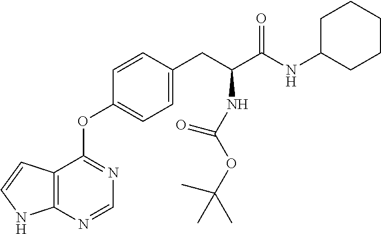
C12=C(N=CN=C1OC1=CC=C(CC(C(NC3CCCCC3)=O)NC(OC(C)(C)C)=O)C=C1)NC=C2
